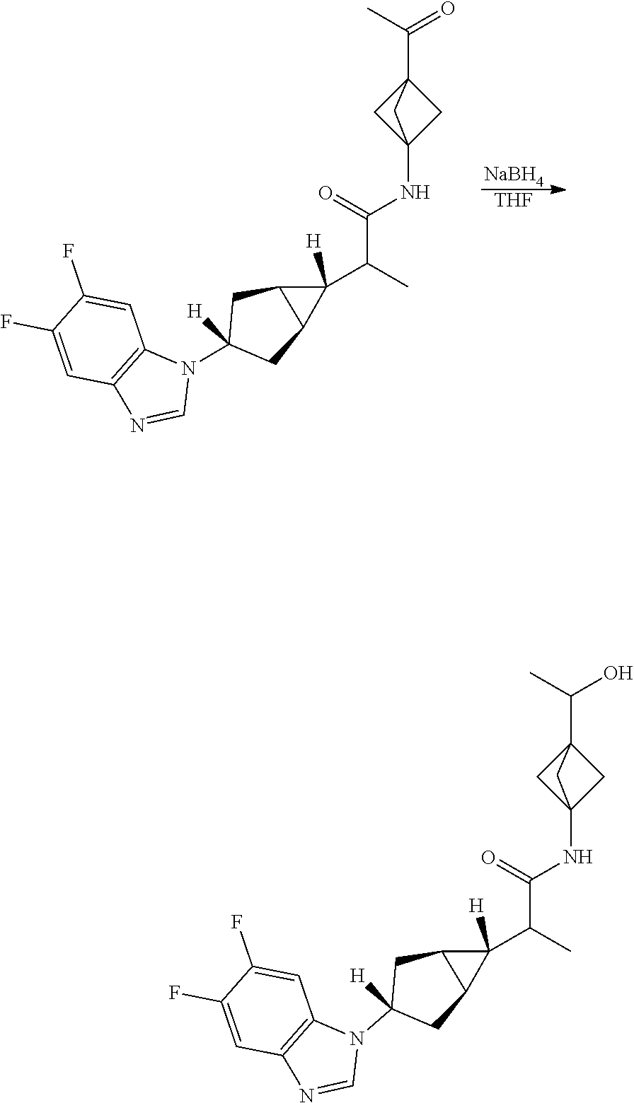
C1=NC2=C(N1C1([H])CC3C(C1)C3(C(C)C(=O)NC13CC(C(C)=O)(C1)C3)[H])C=C(F)C(F)=C2.[NaBH4].[THF].C1=NC2=C(N1C1([H])CC3C(C1)C3(C(C)C(=O)NC13CC(C(C)O)(C1)C3)[H])C=C(F)C(F)=C2
